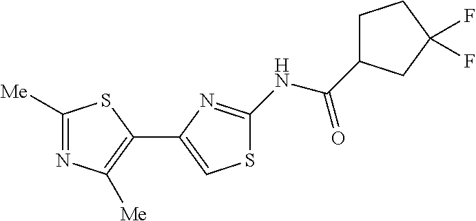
C1([Me])=NC([Me])=C(C2=CSC(NC(C3CCC(F)(F)C3)=O)=N2)S1
